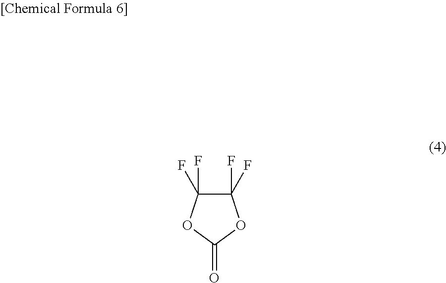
C1(F)(F)C(F)(F)OC(=O)O1
